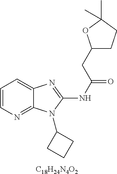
C1=CN=C2C(=C1)N=C(NC(=O)CC1CCC(C)(C)O1)N2C1CCC1.[C18H24N4O2]
